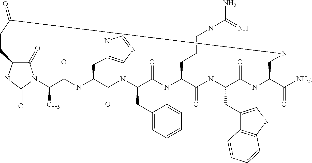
C1(=O)C2NC(=O)N1C(C)C(=O)NC(CC1=CN=CN1)C(=O)NC(CC1=CC=CC=C1)C(=O)NC(CCCNC(=N)N)C(=O)NC(CC1=CNC3=C1C=CC=C3)C(=O)NC(C([NH2])=O)CNC(=O)CC2
